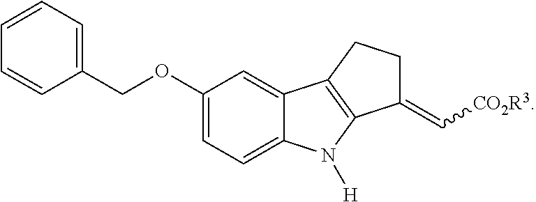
C1=CC=C(COC2=CC=C3C(=C2)C2=C(N3[H])C(=C[CO2R3])CC2)C=C1
